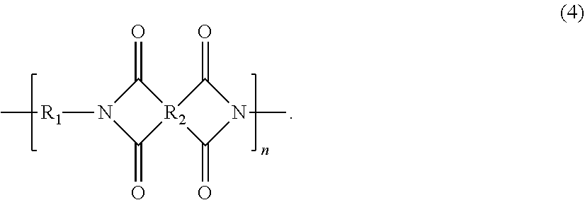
O=C1[R2]2(C(=O)N1C)C(=O)N([R1]C)C2=O
